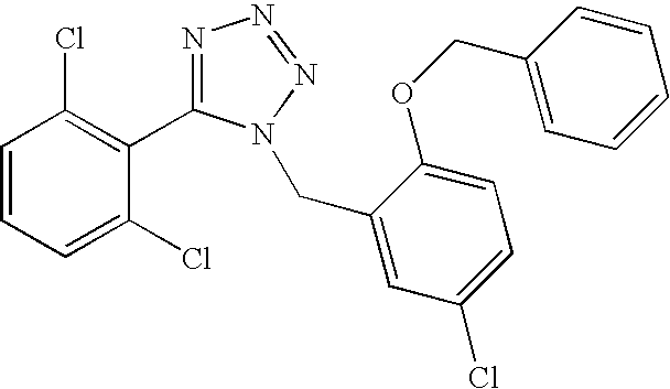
C1=CC=C(Cl)C(C2=NN=NN2CC2=CC(Cl)=CC=C2OCC2=CC=CC=C2)=C1Cl
